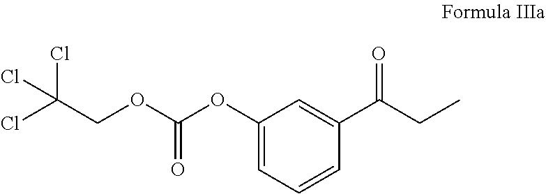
C1(OC(OCC(Cl)(Cl)Cl)=O)=CC=CC(C(=O)CC)=C1
